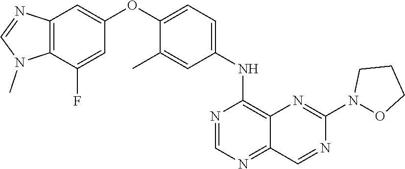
C12=C(C(F)=CC(OC3=CC=C(NC4=C5C(=NC=N4)C=NC(N4OCCC4)=N5)C=C3C)=C1)N(C)C=N2
